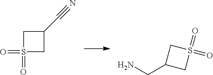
C1S(=O)(=O)CC1C#N.C(C1CS(=O)(=O)C1)N
